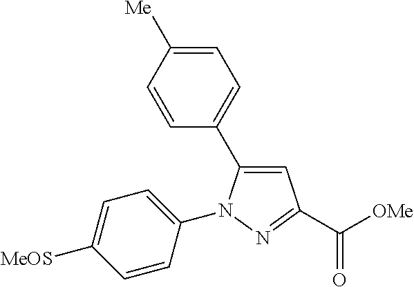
C1=C([Me])C=CC(C2=CC(C([OMe])=O)=NN2C2=CC=C([MeOS])C=C2)=C1
